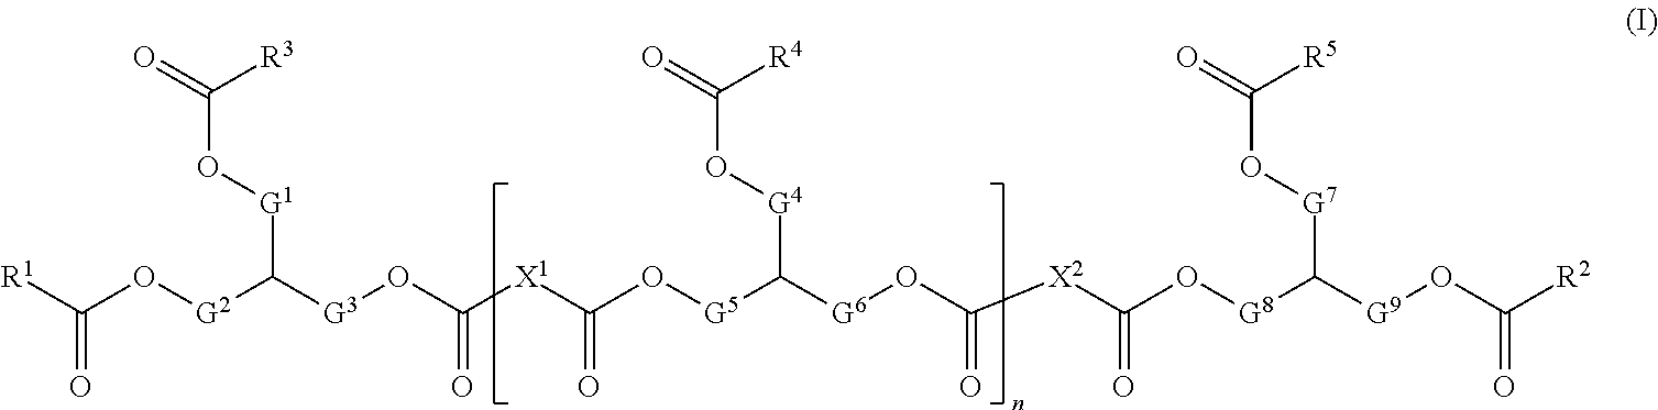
[R1]C(O[G2]C([G3]OC([X1]C(O[G5]C([G6]OC([X2]C(O[G8]C([G9]OC([R2])=O)[G7]OC(=O)[R5])=O)=O)[G4]OC(=O)[R4])=O)=O)[G1]OC(=O)[R3])=O
